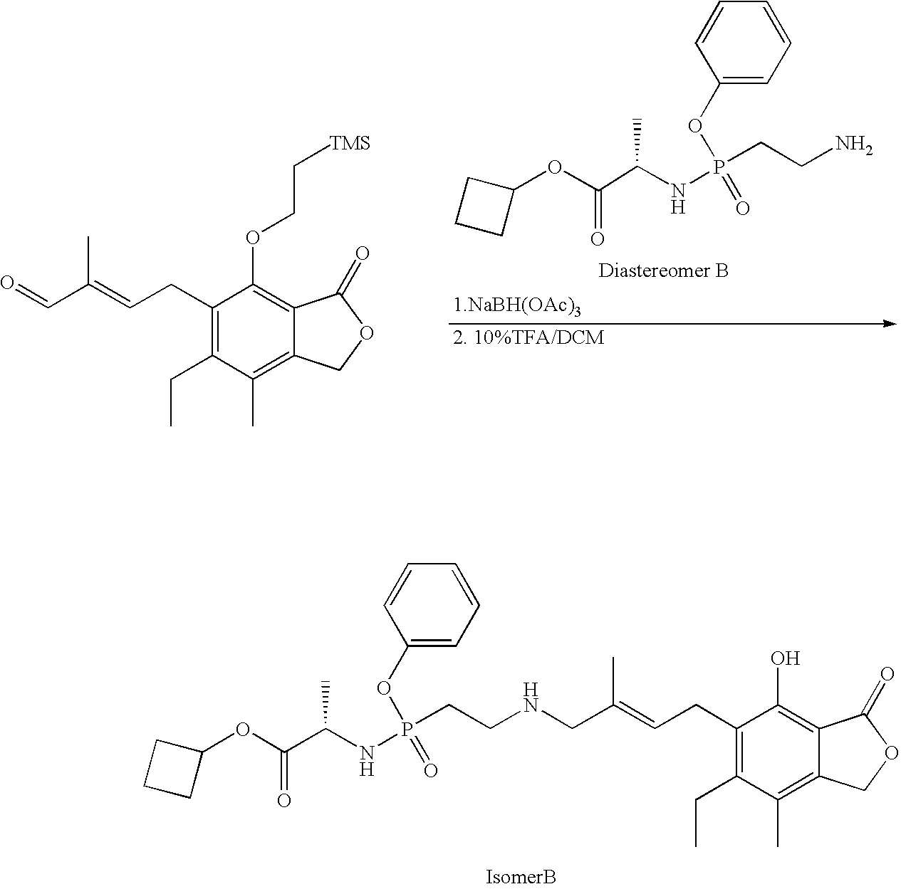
O(C(C(NP(CCNCC(=CCC1=C(CC)C(C)=C2C(=C1O)C(=O)OC2)C)(=O)OC1=CC=CC=C1)C)=O)C1CCC1.C1(CC=C(C=O)C)=C(CC)C(C)=C2C(=C1OCC[TMS])C(=O)OC2.[1.NaBH(OAc)3].C1(OC(C(NP(CCN)(=O)OC2=CC=CC=C2)C)=O)CCC1
